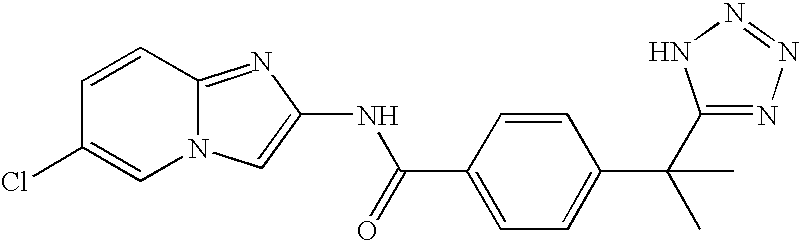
C1=CC2=NC(NC(C3=CC=C(C(C)(C)C4=NN=NN4)C=C3)=O)=CN2C=C1Cl
